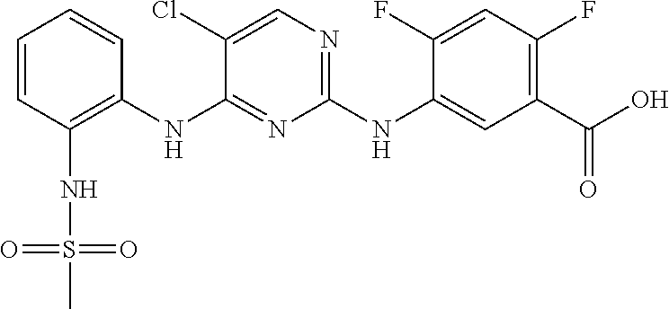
C1=CC(NS(C)(=O)=O)=C(NC2=NC(NC3=CC(C(O)=O)=C(F)C=C3F)=NC=C2Cl)C=C1
